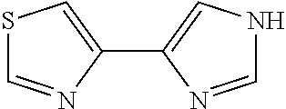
S1C=NC(C2=CNC=N2)=C1
